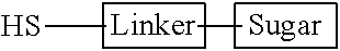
SC
